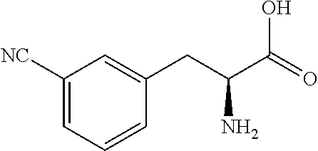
C1([NC])=CC=CC(CC(C(=O)O)N)=C1
